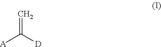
[A]C([D])=C
